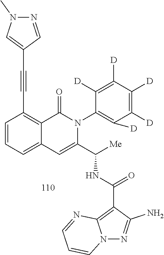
C1=CC=C2C(=C1C#CC1=CN(C)N=C1)C(=O)N(C1=C([D])C([D])=C([D])C([D])=C1[D])C(C([Me])NC(=O)C1=C3N(N=C1N)C=CC=N3)=C2
